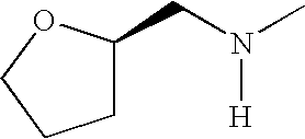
C1C(CN(C)[H])OCC1
